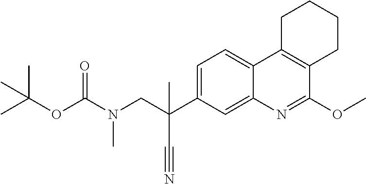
N(CC(C1=CC=C2C(=C1)N=C(OC)C1=C2CCCC1)(C)C#N)(C(OC(C)(C)C)=O)C
